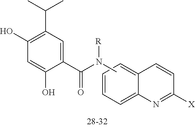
C1(O)=C(C(C)C)C=C(C(N([R])C)=O)C(O)=C1.C1=CC=C2C(=C1)C=CC([X])=N2
